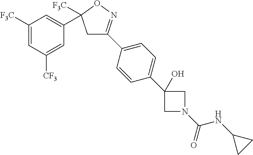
C1C(C2=CC=C(C3(O)CN(C(=O)NC4CC4)C3)C=C2)=NOC1(C1=CC([F3C])=CC([CF3])=C1)[F3C]
